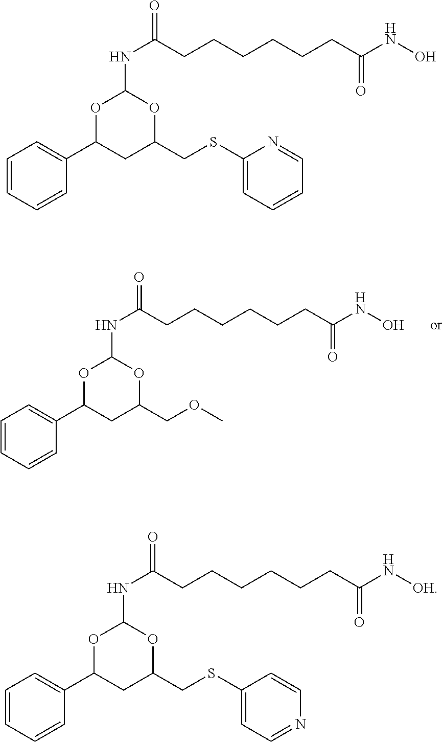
C1=CC=CC(C2CC(COC)OC(NC(=O)CCCCCCC(NO)=O)O2)=C1.C1=CC=CC(C2CC(CSC3=CC=CC=N3)OC(NC(=O)CCCCCCC(NO)=O)O2)=C1.C1=CC=CC(C2CC(CSC3=CC=NC=C3)OC(NC(=O)CCCCCCC(N[OH])=O)O2)=C1
